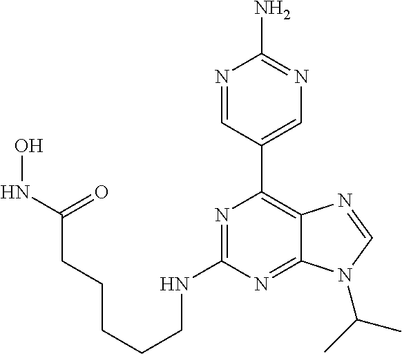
N1=CC(C2=C3C(=NC(NCCCCCC(NO)=O)=N2)N(C(C)C)C=N3)=CN=C1N
